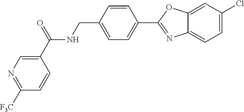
C1=CC(CNC(C2=CN=C([F3C])C=C2)=O)=CC=C1C1=NC2=CC=C(Cl)C=C2O1
